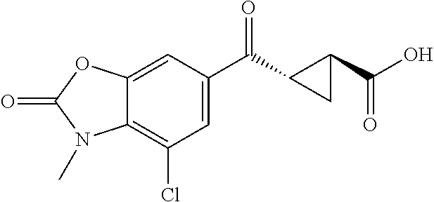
C12=C(Cl)C=C(C(=O)C3C(C(O)=O)C3)C=C1OC(=O)N2C
